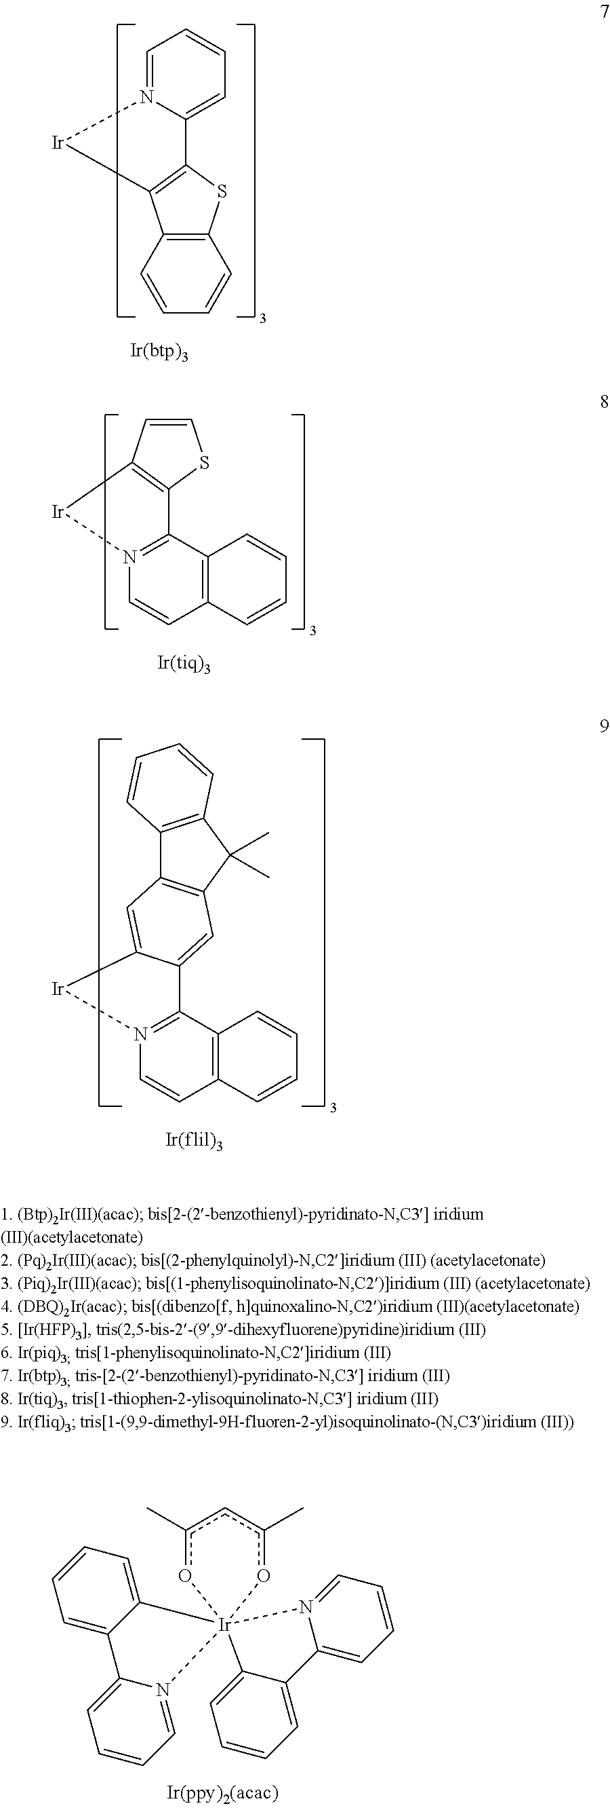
C12=CC=CC=N1[Ir]C1=C2SC2=C1C=CC=C2.C12=C(C=CS1)[Ir]N1=C2C2=C(C=C1)C=CC=C2.C12=N(C=CC3=C1C=CC=C3)[Ir]C1=CC3=C(C(C)(C)C4=C3C=CC=C4)C=C21.c1(C)o[Ir]23(oc(C)c1)(C1=CC=CC=C1C1=CC=CC=N21)C1=CC=CC=C1C1=CC=CC=N31
